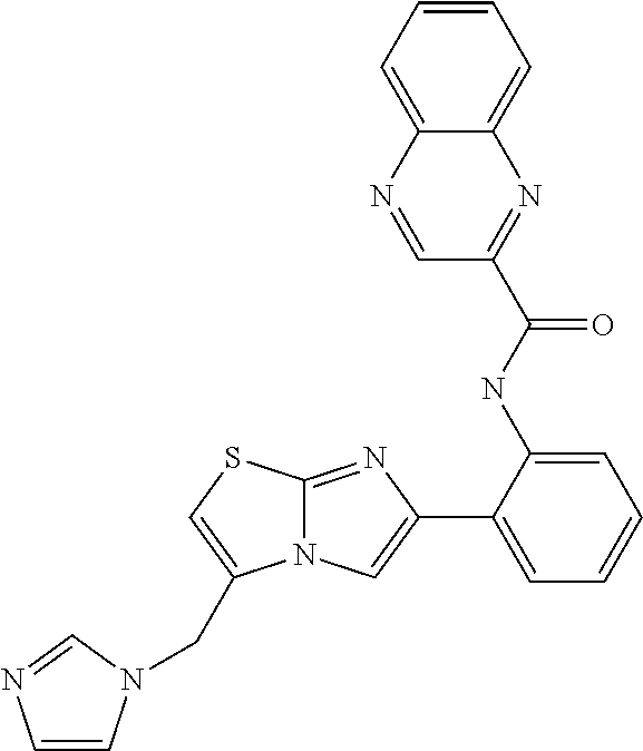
C12=NC(C3=CC=CC=C3NC(C3=NC4=CC=CC=C4N=C3)=O)=CN1C(CN1C=CN=C1)=CS2
